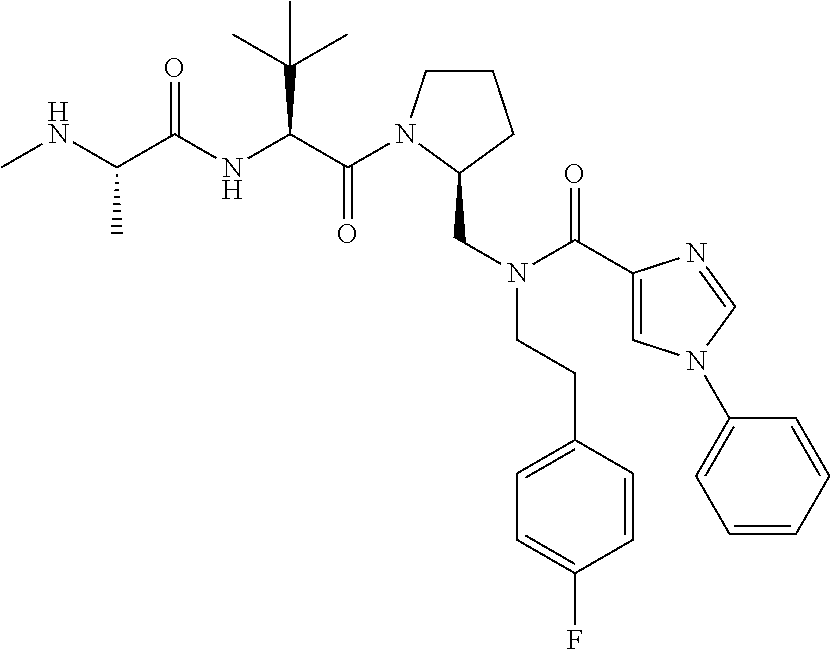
C(=O)(C(C(C)(C)C)NC(=O)C(C)NC)N1CCCC1CN(CCC1=CC=C(F)C=C1)C(C1=CN(C2=CC=CC=C2)C=N1)=O
